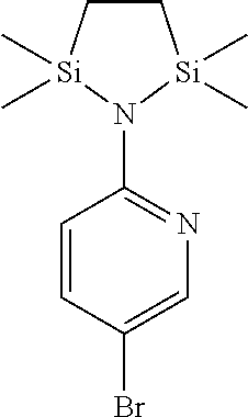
C1=CC(Br)=CN=C1N1[Si](C)(C)CC[Si]1(C)C
